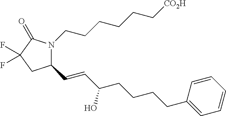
C(CCCC1=CC=CC=C1)C(O)C=CC1N(CCCCCC[CO2H])C(=O)C(F)(F)C1
